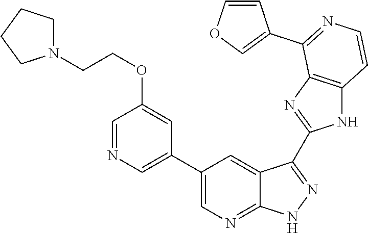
C1=NC=C(C2=CN=C3C(=C2)C(C2=NC4=C(N2)C=CN=C4C2=COC=C2)=N[N H]3)C=C1OCCN1CCCC1
